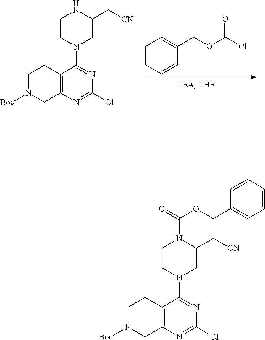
C12=C(N=C(Cl)N=C1N1CCNC(C[CN])C1)CN([Boc])CC2.C1=CC=CC(COC(Cl)=O)=C1.C12=C(N=C(Cl)N=C1N1CCN(C(OCC3=CC=CC=C3)=O)C(C[CN])C1)CN([Boc])CC2
